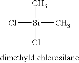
Cl[Si](C)(C)Cl
